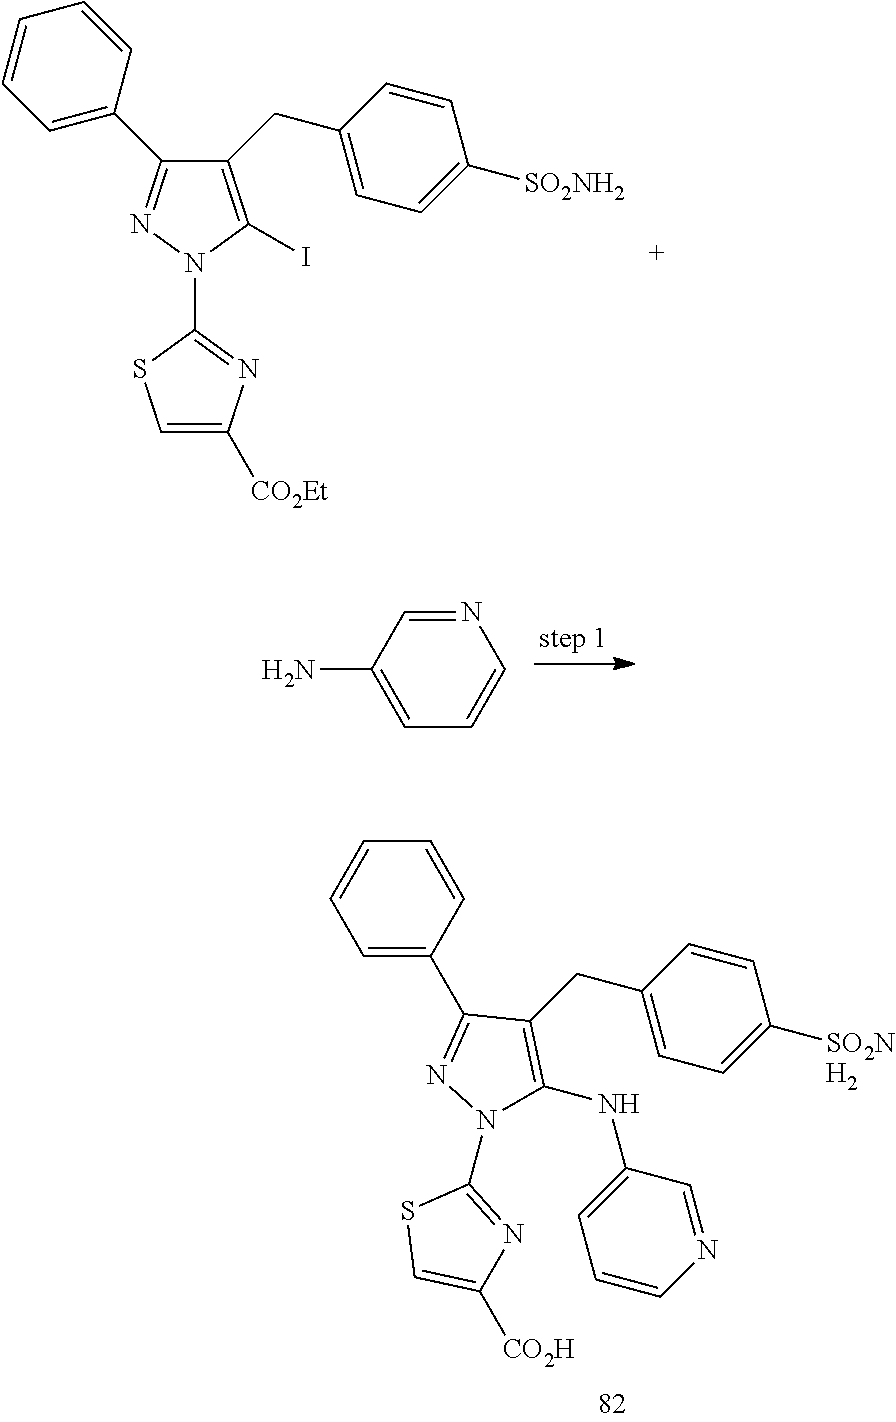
N1(C2=NC([CO2Et])=CS2)C(I)=C(CC2=CC=C([SO2NH2])C=C2)C(C2=CC=CC=C2)=N1.N1=CC(N)=CC=C1.C1=CC=CC=C1C1=NN(C2=NC([CO2H])=CS2)C(NC2=CC=CN=C2)=C1CC1=CC=C([SO2NH2])C=C1
